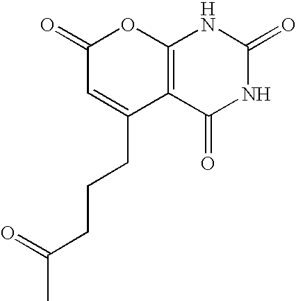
C1(=O)C=C(CCCC(C)=O)C2=C(O1)NC(=O)NC2=O
